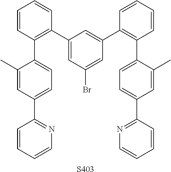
C1=CC=CN=C1C1=CC=C(C2=C(C3=CC(Br)=CC(C4=C(C5=CC=C(C6=NC=CC=C6)C=C5C)C=CC=C4)=C3)C=CC=C2)C(C)=C1.[S403]
